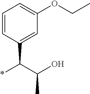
C1=CC(C(*)C(C)O)=CC(OCC)=C1
